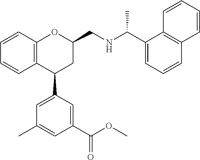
C12=C(C(C3=CC(C)=CC(C(OC)=O)=C3)CC(CNC(C)C3=CC=CC4=C3C=CC=C4)O1)C=CC=C2
